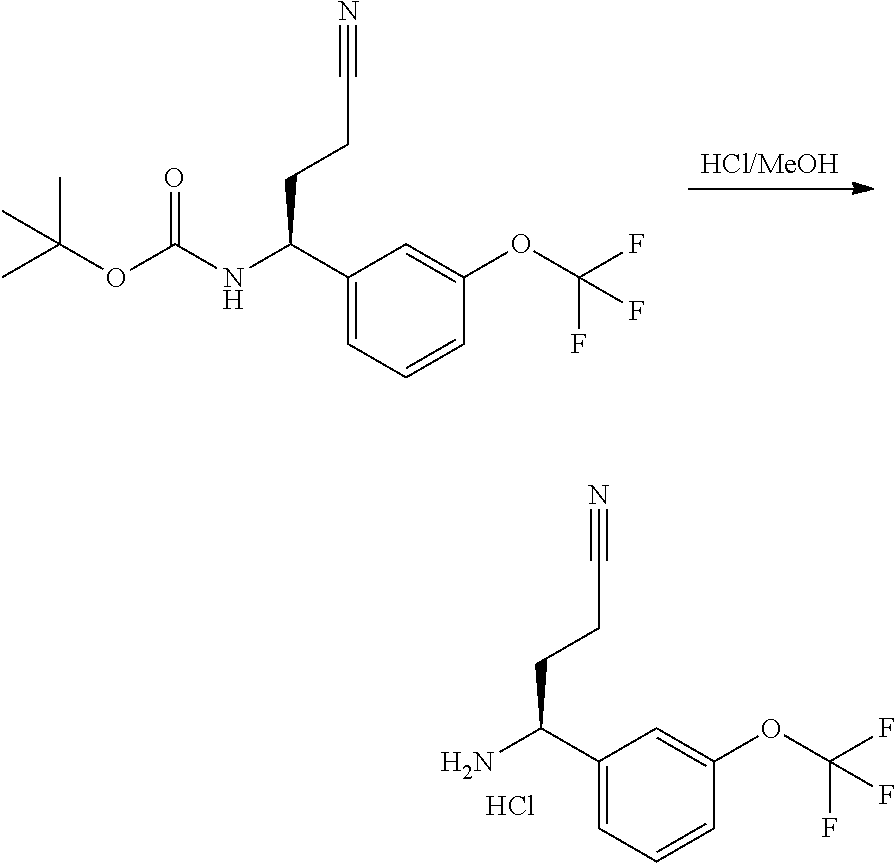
[HCl/MeOH].C1(C(NC(OC(C)(C)C)=O)CCC#N)=CC=CC(OC(F)(F)F)=C1.C1(C(N)CCC#N)=CC=CC(OC(F)(F)F)=C1.Cl
